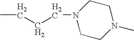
CCCCN1CCN(C)CC1
